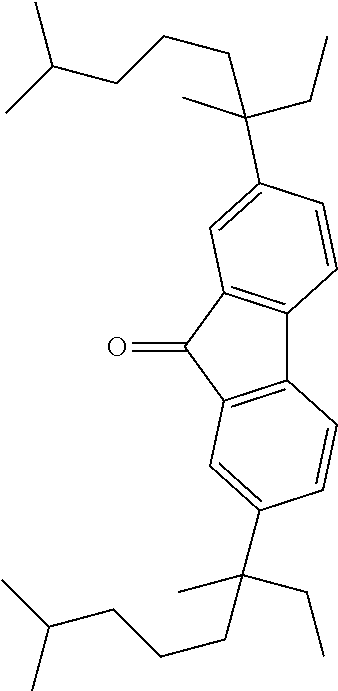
C12=C(C(=O)C3=C1C=CC(C(C)(CCCC(C)C)CC)=C3)C=C(C(CC)(C)CCCC(C)C)C=C2
